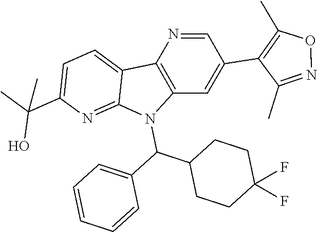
C12=CC=C(C(C)(O)C)N=C1N(C(C1CCC(F)(F)CC1)C1=CC=CC=C1)C1=C2N=CC(C2=C(C)ON=C2C)=C1
